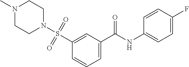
C1=C(C(NC2=CC=C(F)C=C2)=O)C=C(S(=O)(=O)N2CCN(C)CC2)C=C1
